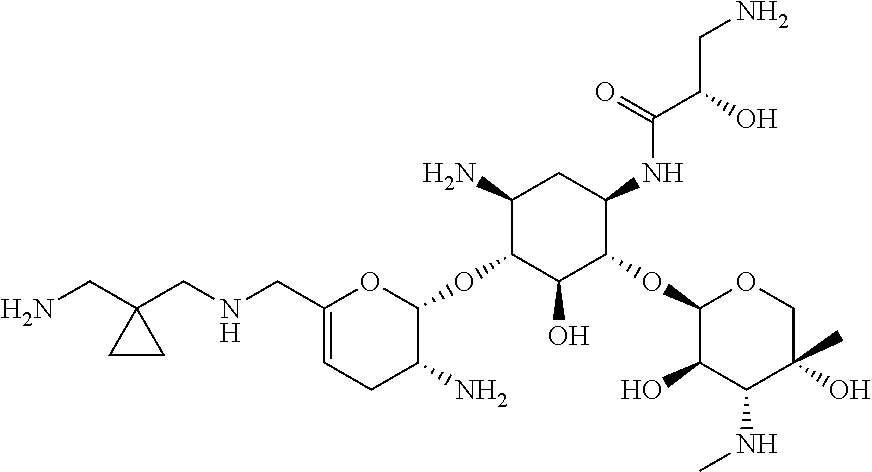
C1(CNCC2(CN)CC2)=CCC(N)C(OC2C(O)C(OC3C(O)C(NC)C(C)(O)CO3)C(NC(C(O)CN)=O)CC2N)O1
